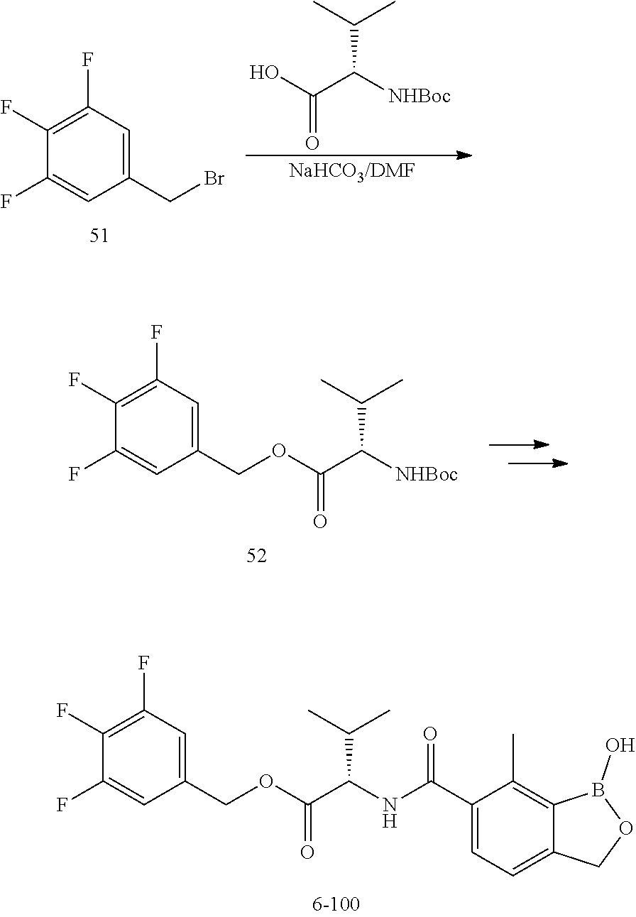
C1(CBr)=CC(F)=C(F)C(F)=C1.OC(C([NHBoc])C(C)C)=O.C1(COC(C([NHBoc])C(C)C)=O)=CC(F)=C(F)C(F)=C1.C1(COC(C(NC(C2=CC=C3C(=C2C)B(O)OC3)=O)C(C)C)=O)=CC(F)=C(F)C(F)=C1
